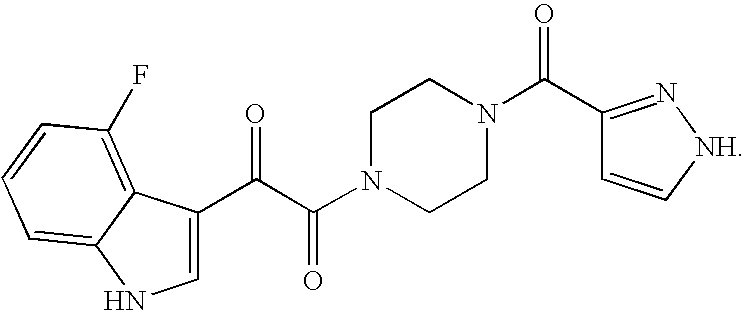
C1(C(N2CCN(C(C(C3=CNC4=CC=CC(F)=C34)=O)=O)CC2)=O)=N[NH]C=C1
